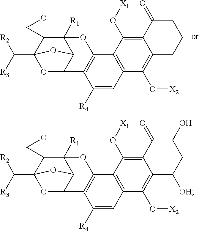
O1C2C3C([R1])(C4(C1(C([R2])[R3])O3)OC4)OC1=C2C([R4])=CC2=C1C(O[X1])=C1C(=C2O[X2])C([OH])CC(O)C1=O.O1C2C3C([R1])(C4(C1(C([R2])[R3])O3)OC4)OC1=C2C([R4])=CC2=C1C(O[X1])=C1C(=C2O[X2])CCCC1=O
